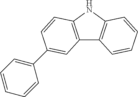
C12=C(NC3=C1C=CC=C3)C=CC(C1=CC=CC=C1)=C2
